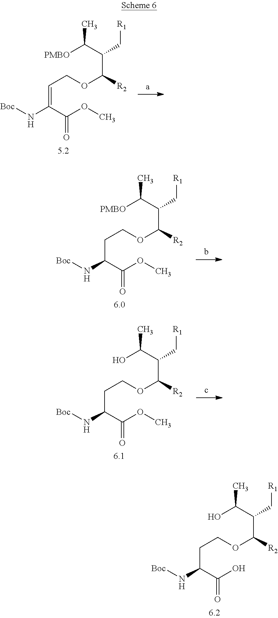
[PMBO]C(C(C(OCC=C(N[Boc])C(OC)=O)[R2])C[R1])C.[PMBO]C(C(C(OCCC(N[Boc])C(OC)=O)[R2])C[R1])C.OC(C(C(OCCC(N[Boc])C(OC)=O)[R2])C[R1])C.OC(C(C(OCCC(N[Boc])C(O)=O)[R2])C[R1])C
